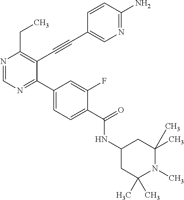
N1=CN=C(C2=CC=C(C(=O)NC3CC(C)(C)N(C)C(C)(C)C3)C(F)=C2)C(C#CC2=CN=C(N)C=C2)=C1CC
